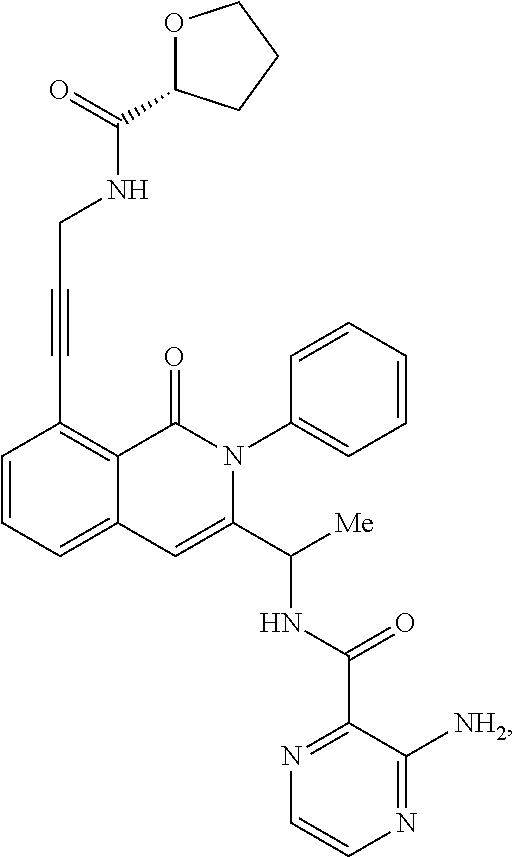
C12=CC=CC(C#CCNC(C3OCCC3)=O)=C1C(=O)N(C1=CC=CC=C1)C(C([Me])NC(C1=NC=CN=C1[NH2])=O)=C2
